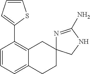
C1=CC=C2C(=C1C1=CC=CS1)CC1(CC2)N=C(N)NC1
